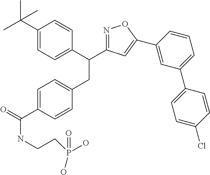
C1=C(C(=O)NCCP(=O)(O)O)C=CC(CC(C2=CC=C(C(C)(C)C)C=C2)C2=NOC(C3=CC(C4=CC=C(Cl)C=C4)=CC=C3)=C2)=C1
